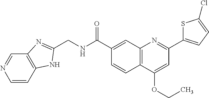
C1(C(NCC2=NC3=C(N2)C=CN=C3)=O)=CC2=C(C=C1)C(OCC)=CC(C1=CC=C(Cl)S1)=N2
